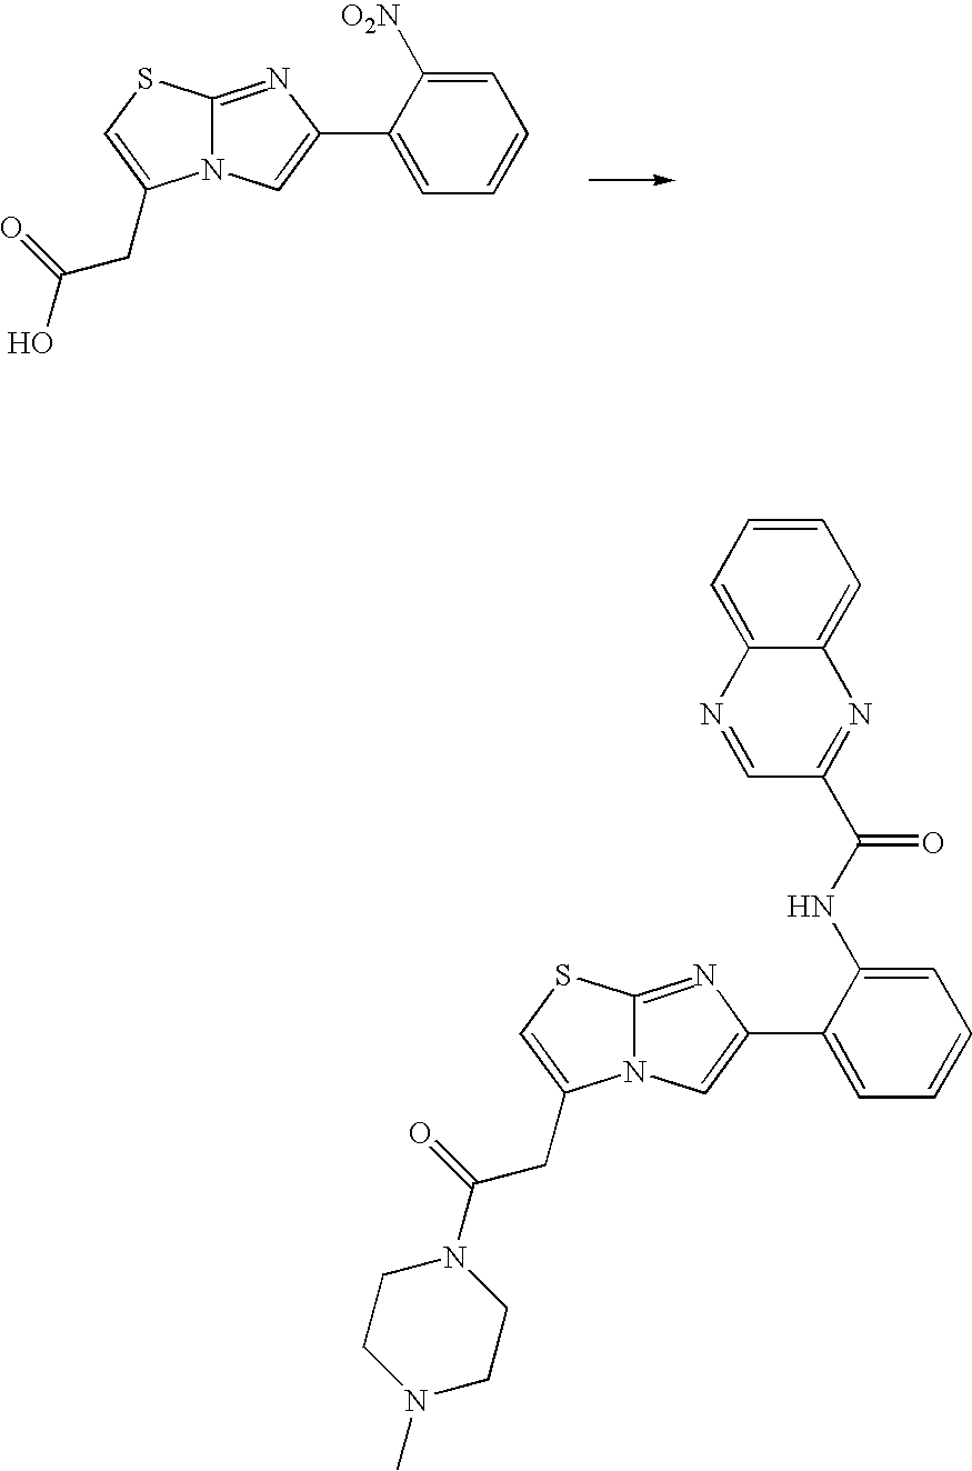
C12=NC(C3=CC=CC=C3[O2N])=CN1C(CC(O)=O)=CS2.C12=NC(C3=CC=CC=C3NC(=O)C3=NC4=CC=CC=C4N=C3)=CN1C(CC(=O)N1CCN(C)CC1)=CS2
